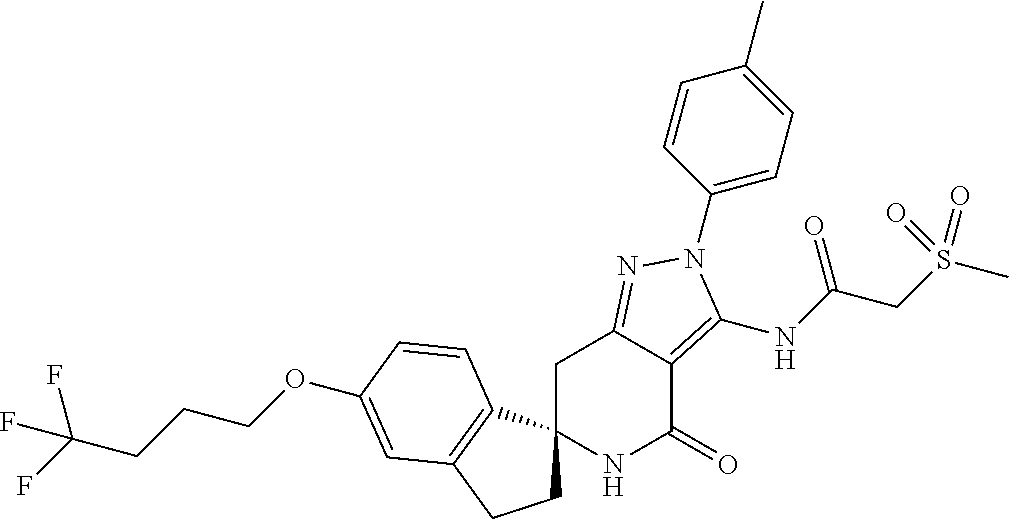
C1C2(C3=C(C1)C=C(OCCCC(F)(F)F)C=C3)NC(=O)C1=C(NC(CS(C)(=O)=O)=O)N(C3=CC=C(C)C=C3)N=C1C2
